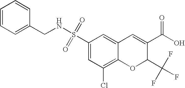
C1(C(O)=O)=CC2=CC(S(NCC3=CC=CC=C3)(=O)=O)=CC(Cl)=C2OC1C(F)(F)F
